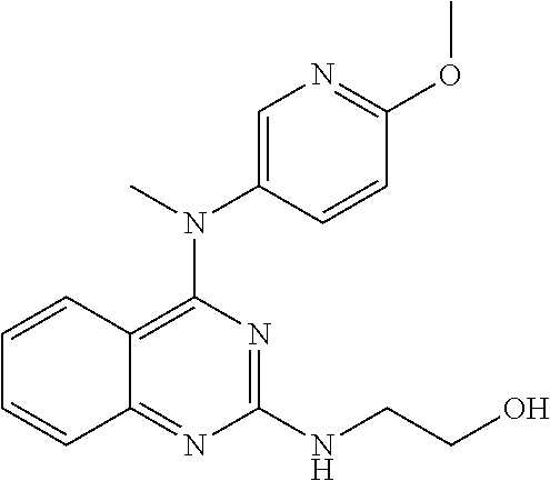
C1=CC(OC)=NC=C1N(C)C1=C2C(=NC(NCCO)=N1)C=CC=C2
